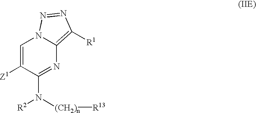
C1([Z1])=CN2C(=C([R1])N=N2)N=C1N([R2])[(CH2)n][R13]
